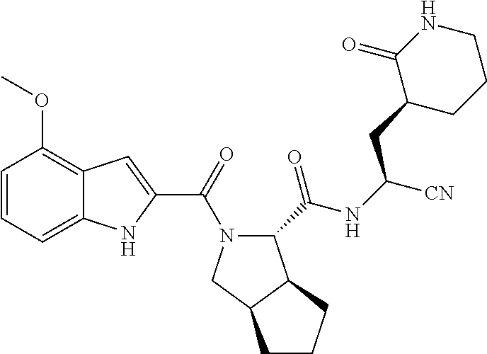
C1=CC=C2C(=C1OC)C=C(C(=O)N1C(C(=O)NC([CN])CC3CCCNC3=O)C3C(C1)CCC3)N2
